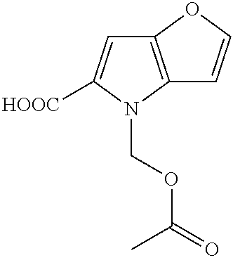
C12=C(N(COC(=O)C)C([HOOC])=C1)C=CO2
